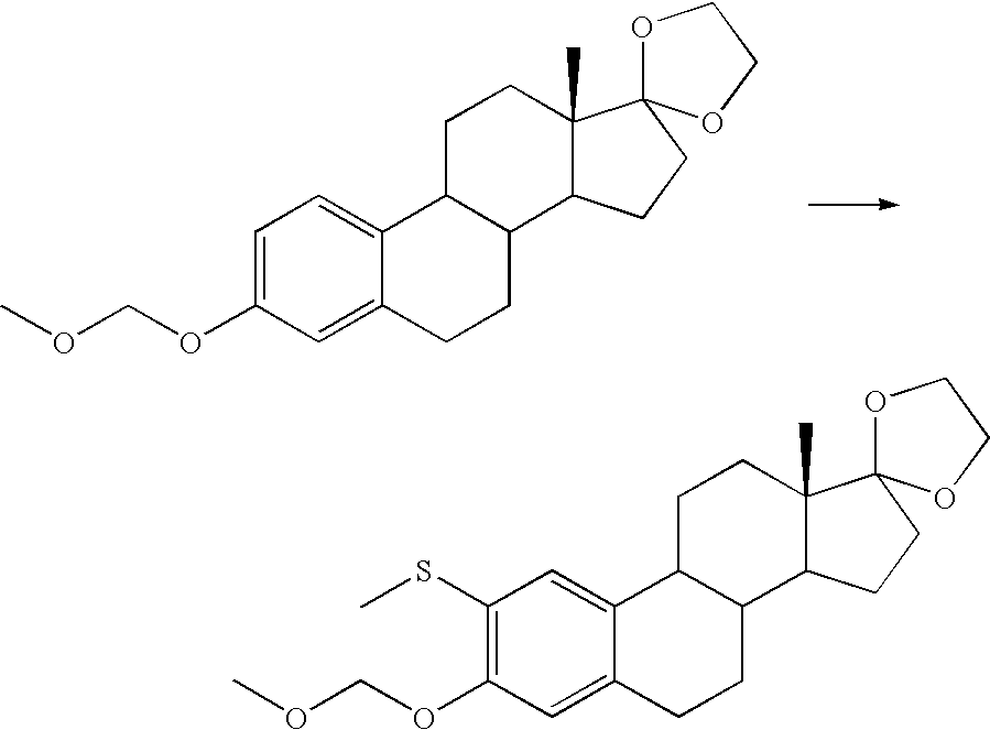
C12C(CCC3=CC(OCOC)=CC=C13)C1C(C)(CC2)C2(CC1)OCCO2.C12C(CCC3=CC(OCOC)=C(SC)C=C13)C1C(C)(CC2)C2(CC1)OCCO2
